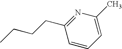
N1=C(CCCC)C=CC=C1C
